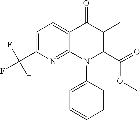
C1=C(C(F)(F)F)N=C2C(=C1)C(=O)C(C)=C(C(=O)OC)N2C1=CC=CC=C1
